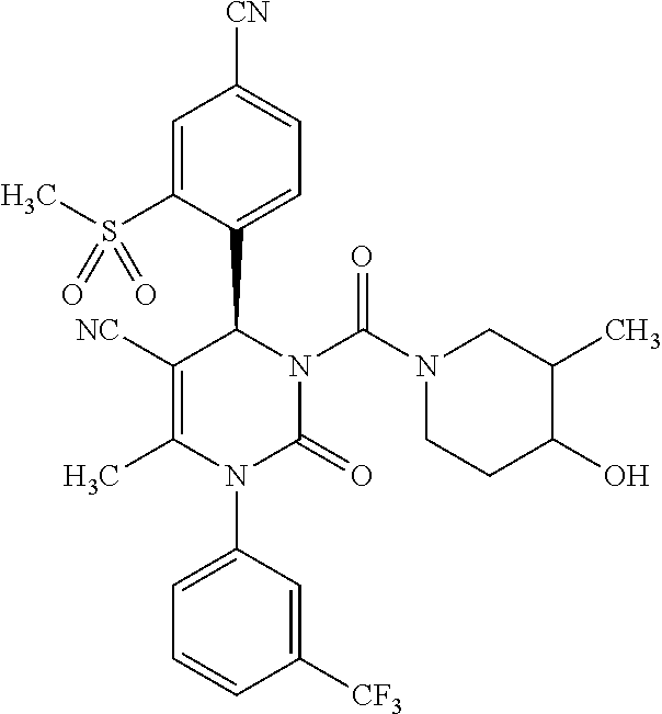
C1=C(S(C)(=O)=O)C(C2N(C(N3CCC(O)C(C)C3)=O)C(=O)N(C3=CC=CC([CF3])=C3)C(C)=C2[NC])=CC=C1[CN]
